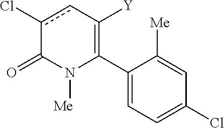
C1(C2=C([Y])cc(Cl)C(=O)N2[Me])=CC=C(Cl)C=C1[Me]
